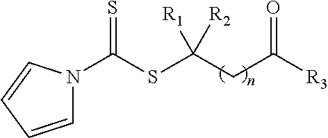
C1=CC=CN1C(SC(CC([R3])=O)([R1])[R2])=S
